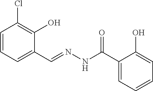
C1=CC=C(C=NNC(C2=CC=CC=C2O)=O)C(O)=C1Cl
